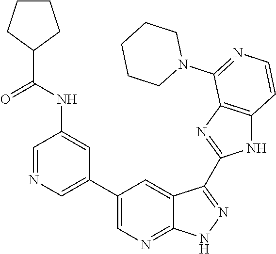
C1=NC=C(C2=CN=C3C(=C2)C(C2=NC4=C(N2)C=CN=C4N2CCCCC2)=NN3)C=C1NC(C1CCCC1)=O
